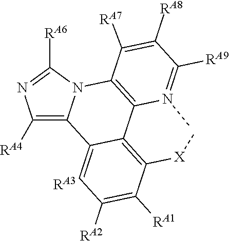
N12C3=C(N(C)=C([RA9])C([RA8])=C3[RA7])C3=C([X]C)C([RA1])=C([RA2])C=C3C1=C([RA4])N=C2[RA6].[RA3]
